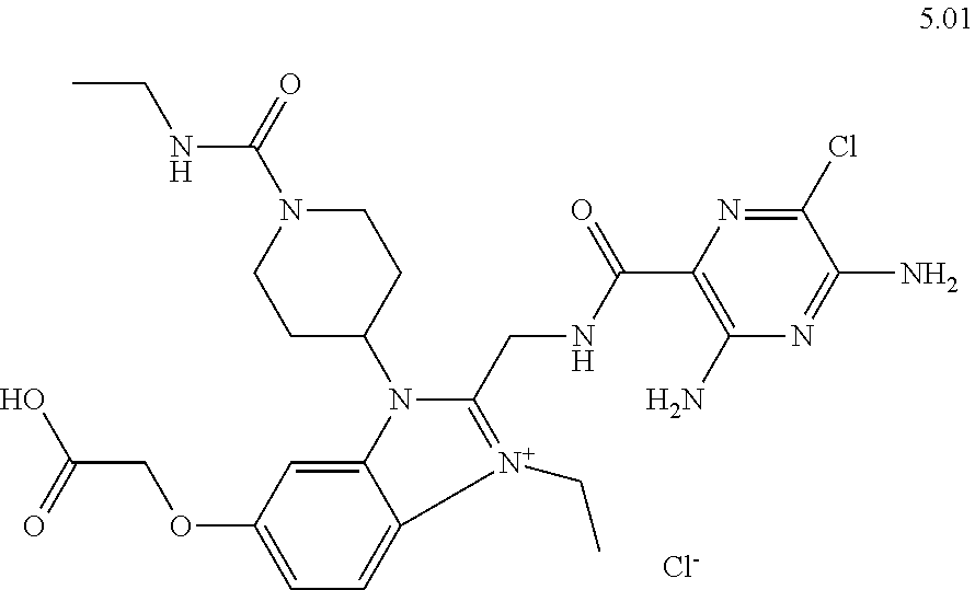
C(COC1=CC=C2C(=C1)N(C1CCN(C(=O)NCC)CC1)C(CNC(C1=C(N)N=C(N)C(Cl)=N1)=O)=[N+]2CC)(O)=O.[Cl-]
